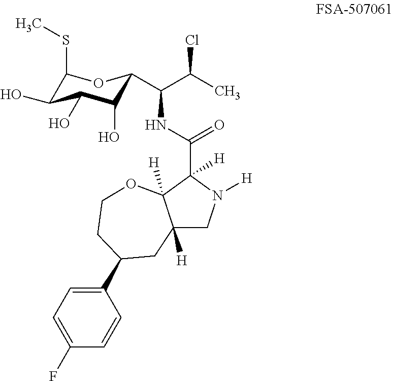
C1(SC)C(O)C(O)C(O)C(C(C(Cl)C)NC(=O)C2([H])N([H])CC3([H])C2([H])OCCC(C2=CC=C(F)C=C2)C3)O1
